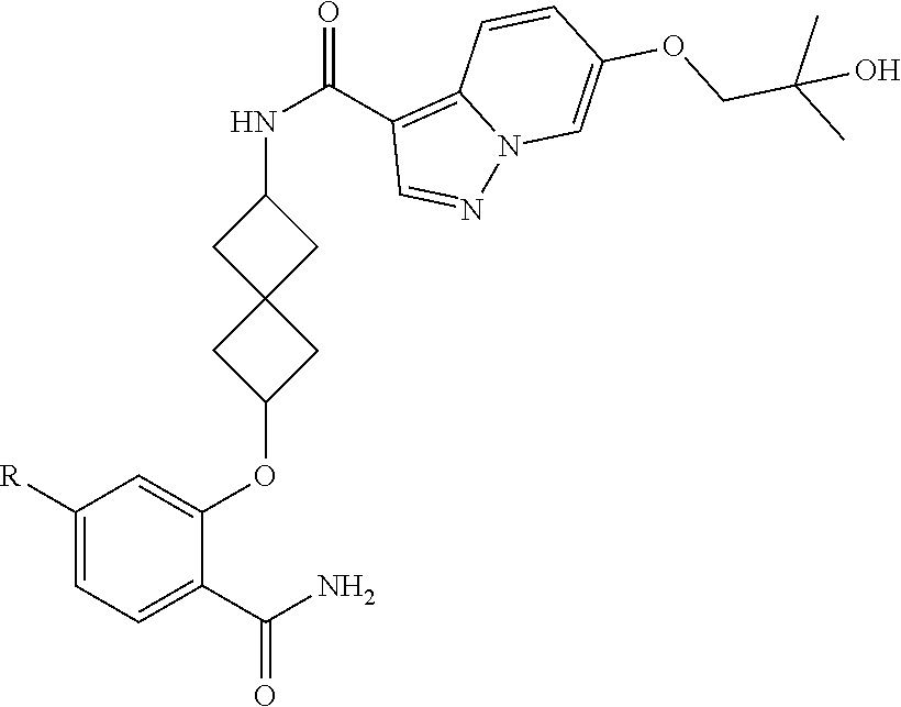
C1([R])=CC=C(C(N)=O)C(OC2CC3(C2)CC(NC(=O)C2=C4N(N=C2)C=C(OCC(C)(C)O)C=C4)C3)=C1
